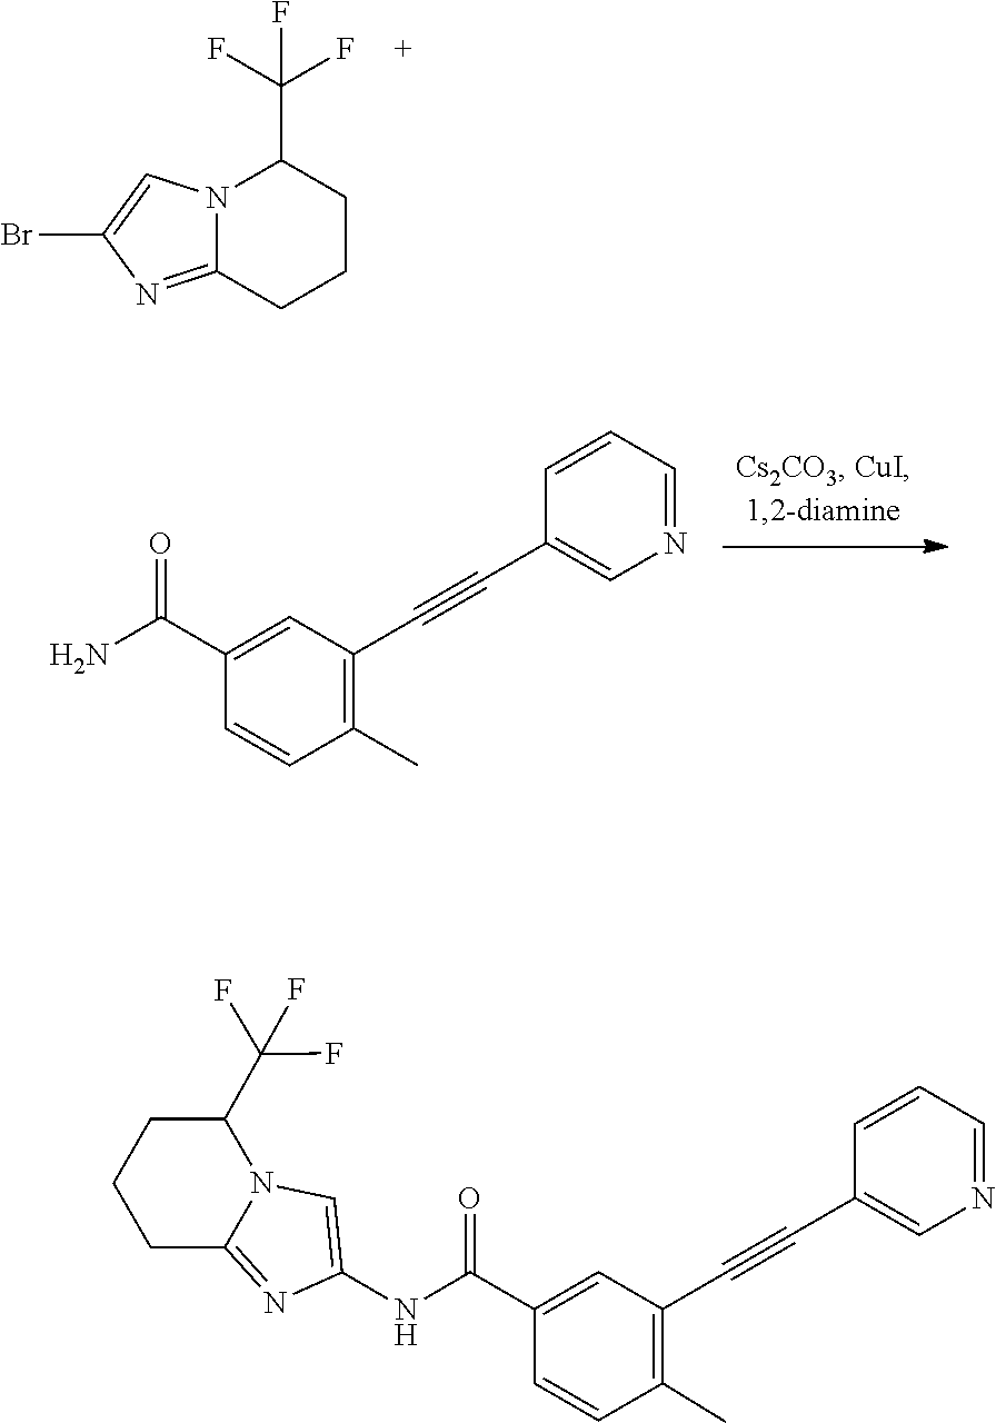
C12=NC(Br)=CN1C(C(F)(F)F)CCC2.C1(C#CC2=C(C)C=CC(C(N)=O)=C2)=CN=CC=C1.C12=NC(NC(C3=CC(C#CC4=CN=CC=C4)=C(C)C=C3)=O)=CN1C(C(F)(F)F)CCC2
